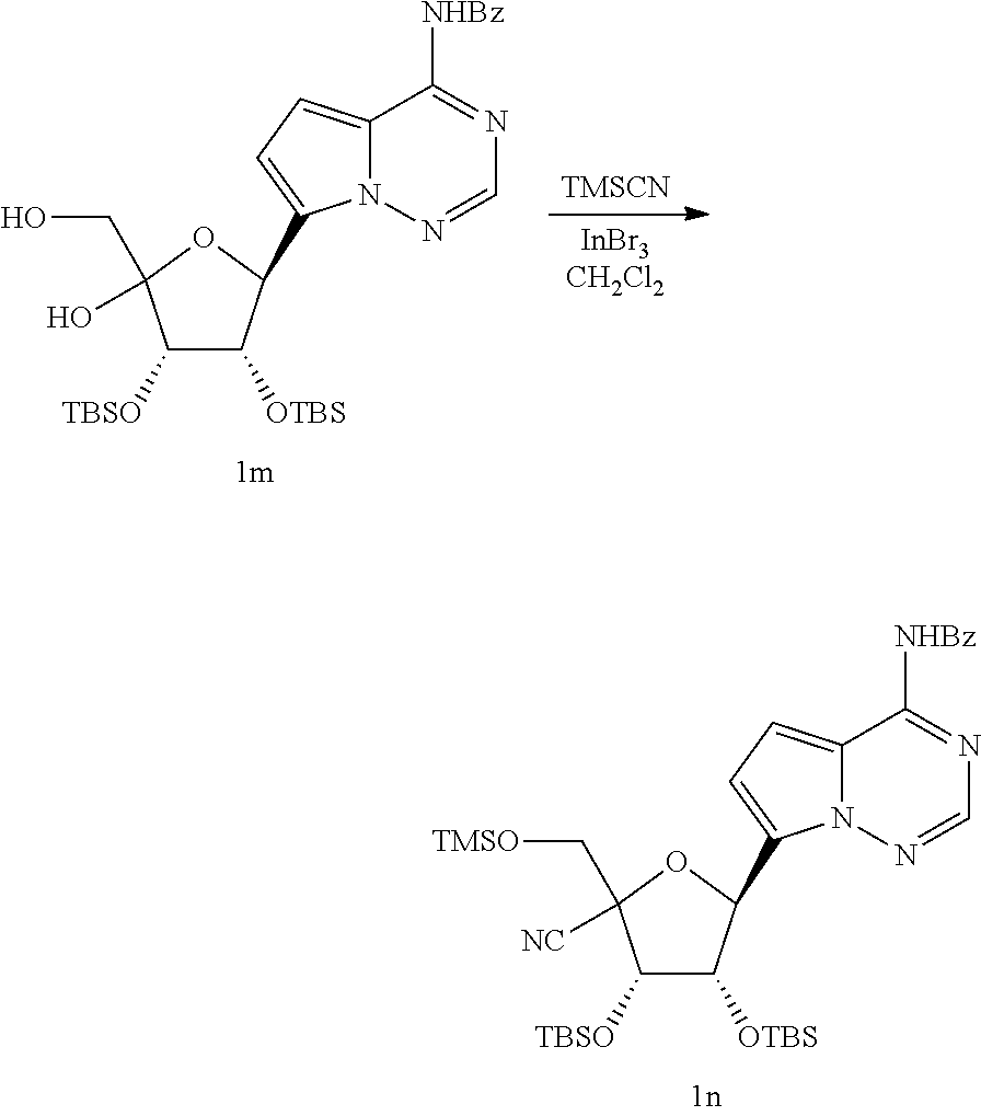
[TMSCN].[InBr3CH2Cl2].C1([TBSO])C([OTBS])C(C2=CC=C3N2N=CN=C3[NHBz])OC1(CO)O.C1([TBSO])C([OTBS])C(C2=CC=C3N2N=CN=C3[NHBz])OC1(C[TMSO])[NC]
